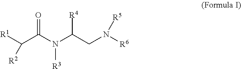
[R1]C(C(N(C(CN([R6])[R5])[R4])[R3])=O)[R2]
